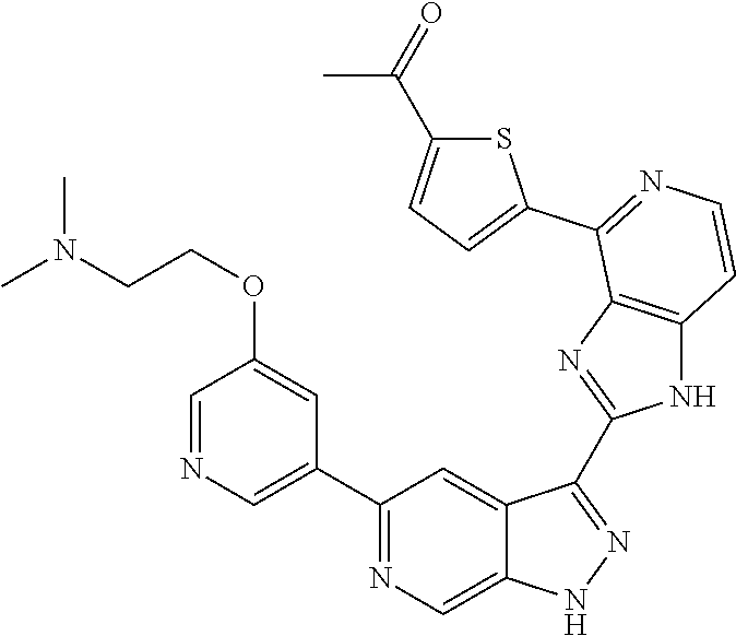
C1(C2=CN=CC(OCCN(C)C)=C2)=NC=C2C(=C1)C(C1=NC3=C(N1)C=CN=C3C1=CC=C(C(=O)C)S1)=NN2
